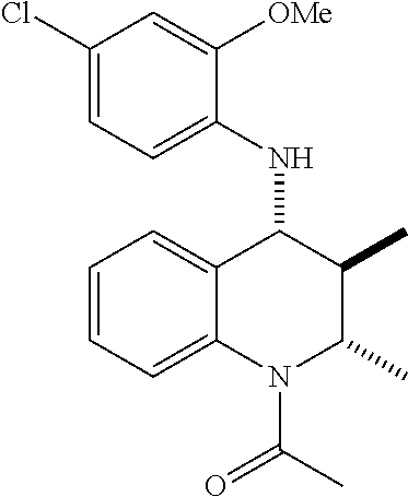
C12=CC=CC=C1C(NC1=CC=C(Cl)C=C1[OMe])C(C)C(C)N2C(=O)C
